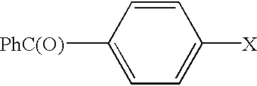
C1=CC([PhC(O)])=CC=C1[X]
